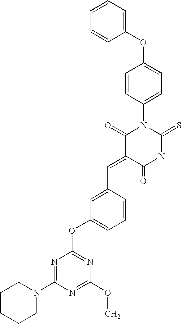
C1(OC2=CC=C(N3C(=O)C(=CC4=CC(OC5=NC(OC)=NC(N6CCCCC6)=N5)=CC=C4)C(=O)NC3=S)C=C2)=CC=CC=C1
